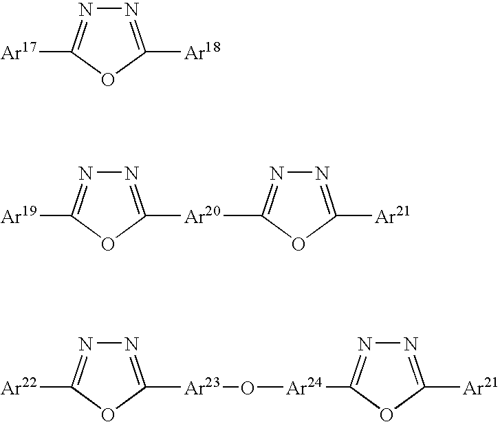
N1=C([Ar18])OC([Ar17])=N1.N1=C([Ar20]C2=NN=C([Ar21])O2)OC([Ar19])=N1.N1=C([Ar23]O[Ar24]C2=NN=C([Ar21])O2)OC([Ar22])=N1
